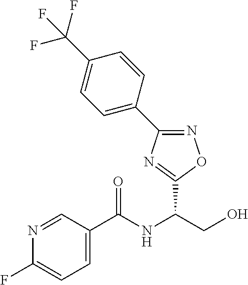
N1=CC(C(NC(CO)C2=NC(C3=CC=C(C(F)(F)F)C=C3)=NO2)=O)=CC=C1F
